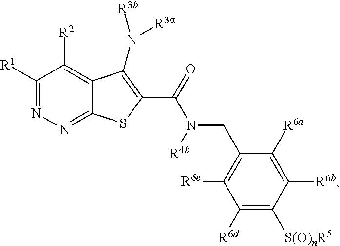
C1([R1])=NN=C2C(=C1[R2])C(N([R3b])[R3a])=C(C(=O)N(CC1=C([R6e])C([R6d])=C([S(O)nR5])C([R6b])=C1[R6a])[R4b])S2
